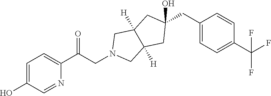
N1(CC(=O)C2=CC=C(O)C=N2)CC2([H])C([H])(C1)CC(CC1=CC=C(C(F)(F)F)C=C1)(O)C2
